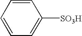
C1=CC=C([SO3H])C=C1
